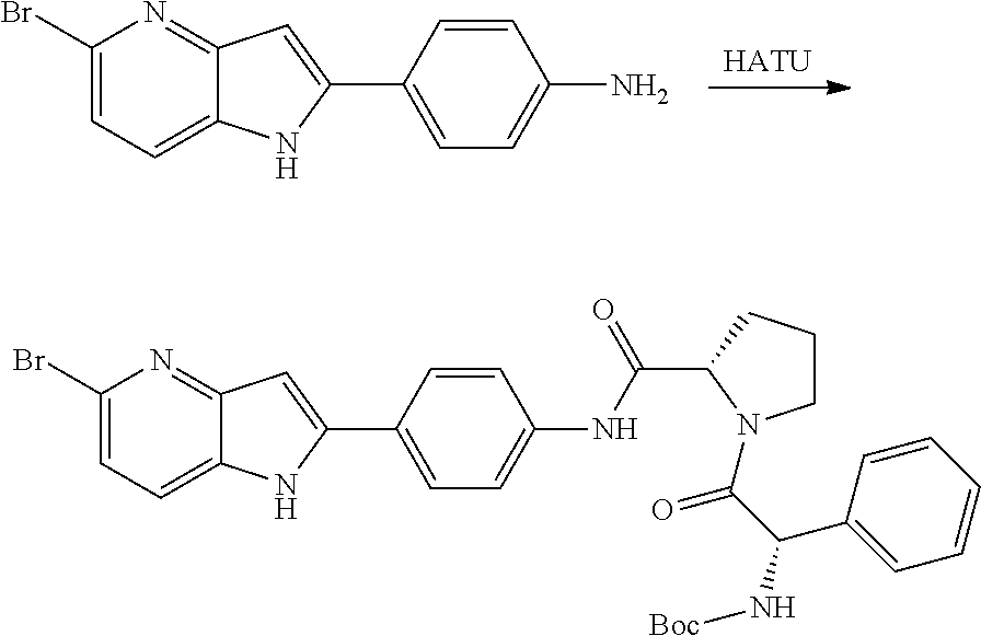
[HATU].C1(C2=CC3=NC(Br)=CC=C3N2)=CC=C(N)C=C1.C1(C2=CC3=NC(Br)=CC=C3N2)=CC=C(NC(C2N(C(C(N[Boc])C3=CC=CC=C3)=O)CCC2)=O)C=C1
